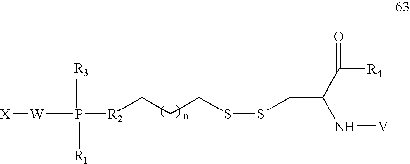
[X][W]P(=[R3])([R2]CCCSSCC(N[V])C([R4])=O)[R1]
